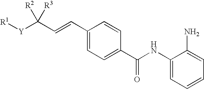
C1(C=CC([R3])([R2])[Y][R1])=CC=C(C(NC2=CC=CC=C2N)=O)C=C1
